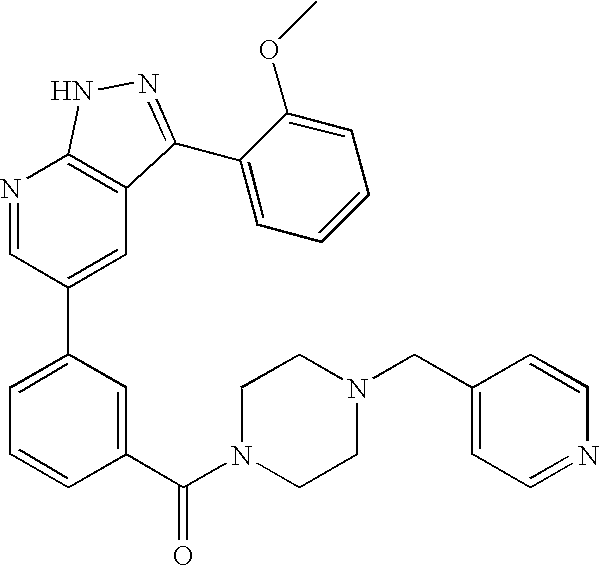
N1=CC(C2=CC=CC(C(N3CCN(CC4=CC=NC=C4)CC3)=O)=C2)=CC2=C1NN=C2C1=CC=CC=C1OC
